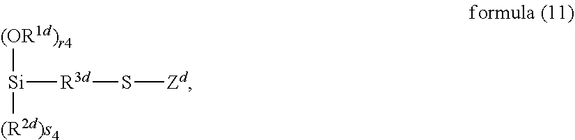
[Si]([R3d]S[Zd])([(OR1d)r4])[(R2d)s4]
